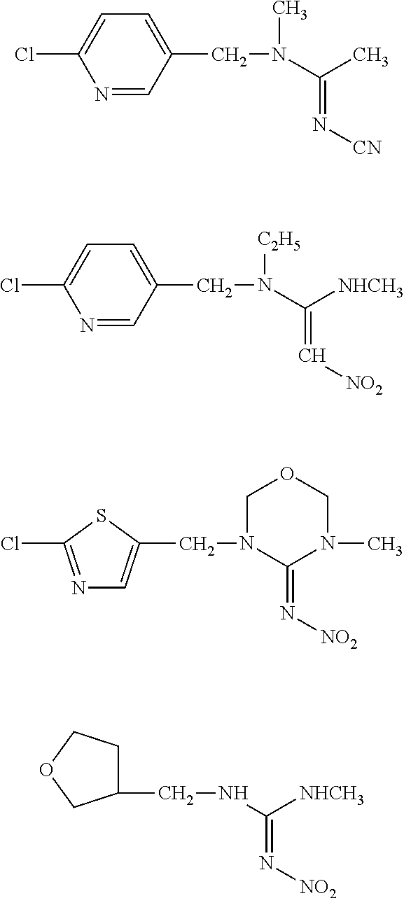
C(C)(N(C)CC1=CC=C(Cl)N=C1)=N[CN].C([NHCH3])(N([C2H5])CC1=CC=C(Cl)N=C1)=C[NO2].C1(=N[NO2])N(C)COCN1CC1=CN=C(Cl)S1.O1CC(CNC([NHCH3])=N[NO2])CC1
